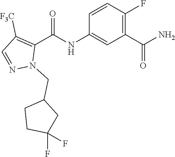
C1=CC(F)=C(C(N)=O)C=C1NC(C1=C([F3C])C=NN1CC1CCC(F)(F)C1)=O
